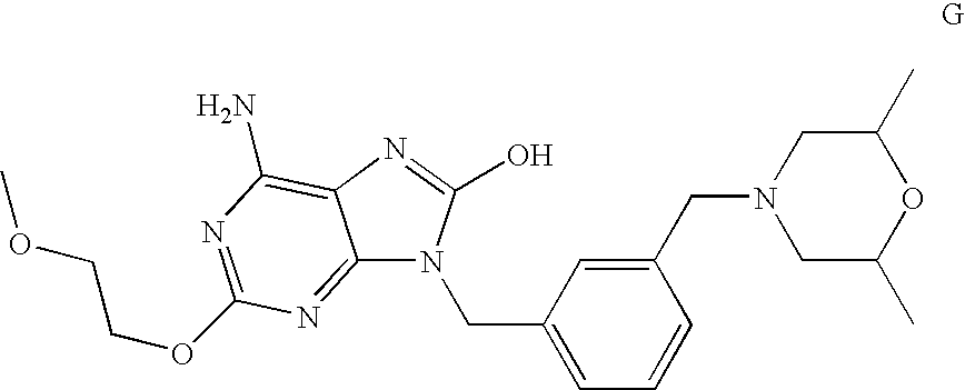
C12=NC(OCCOC)=NC(N)=C1N=C(O)N2CC1=CC=CC(CN2CC(C)OC(C)C2)=C1
